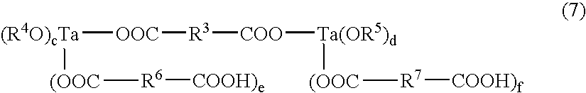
[R3]([COO][Ta(OR5)d][(OOC][R7][COOH)f])[OOC][(R4O)cTa][(OOC][R6][COOH)e]
